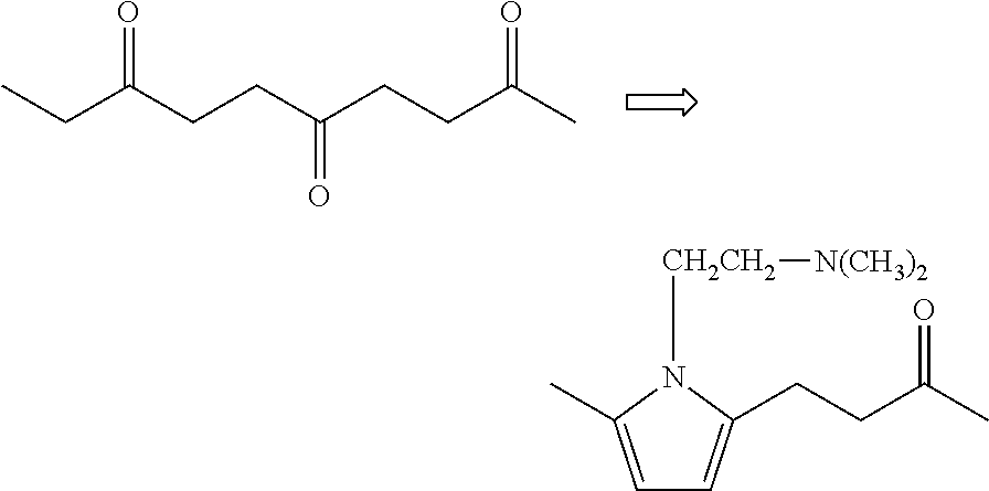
C(C(CCC(CCC(C)=O)=O)=O)C.C1=C(C)N([CH2CH2][N(CH3)2])C(CCC(C)=O)=C1
